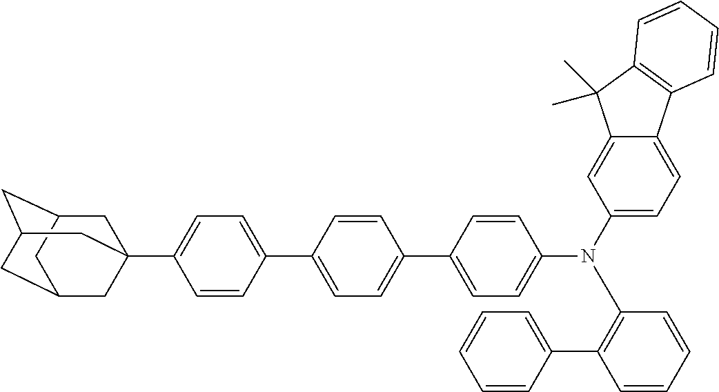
C1C2CC3(C4=CC=C(C5=CC=C(C6=CC=C(N(C7=CC=C8C(=C7)C(C)(C)C7=C8C=CC=C7)C7=C(C8=CC=CC=C8)C=CC=C7)C=C6)C=C5)C=C4)CC(CC1C3)C2
